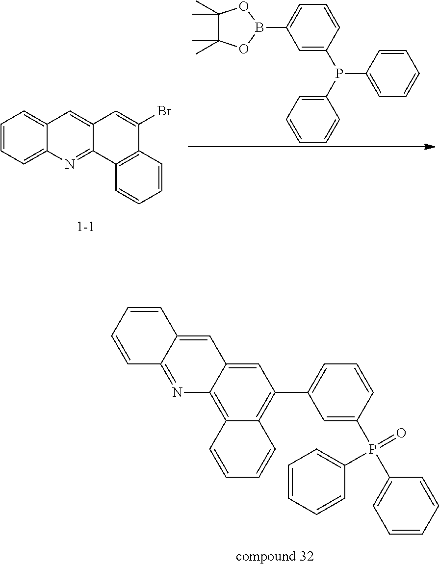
C1=CC2=NC3=C4C(=C(C5=CC=CC(P(C6=CC=CC=C6)(C6=CC=CC=C6)=O)=C5)C=C3C=C2C=C1)C=CC=C4.C1=C(P(C2=CC=CC=C2)C2=CC=CC=C2)C=CC=C1B1OC(C)(C)C(C)(C)O1.C1=CC=C2C(=C1)C=C1C(=N2)C2=C(C(Br)=C1)C=CC=C2
